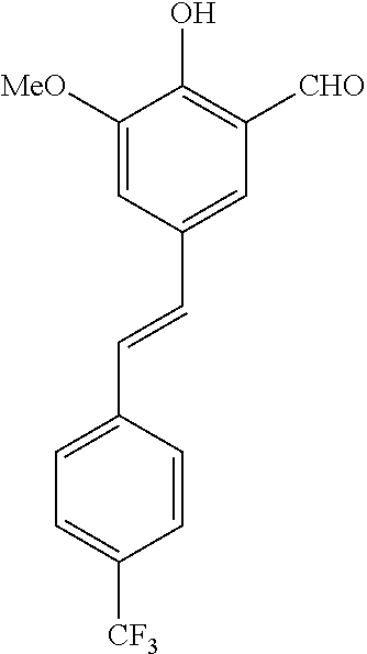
C1=C([MeO])C(O)=C([CHO])C=C1C=CC1=CC=C([CF3])C=C1
